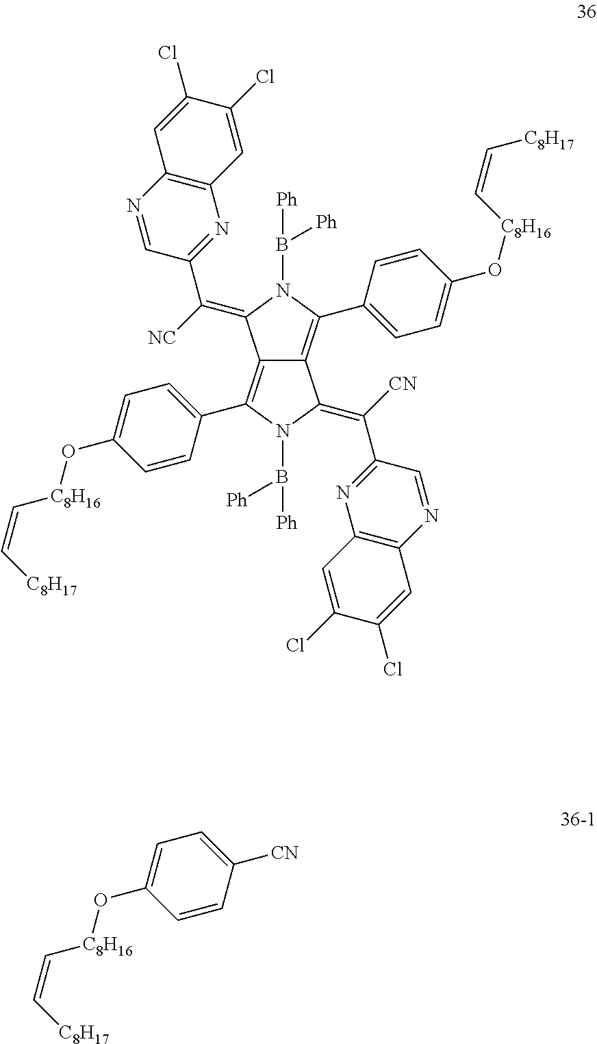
C12=C(C3=CC=C(O[C8H16]C=C[C8H17])C=C3)N(B([Ph])[Ph])C(=C(C3=NC4=C(N=C3)C=C(Cl)C(Cl)=C4)[CN])C1=C(C1=CC=C(O[C8H16]C=C[C8H17])C=C1)N(B([Ph])[Ph])C2=C([NC])C1=NC2=C(N=C1)C=C(Cl)C(Cl)=C2.[CN]C1=CC=C(O[C8H16]C=C[C8H17])C=C1
